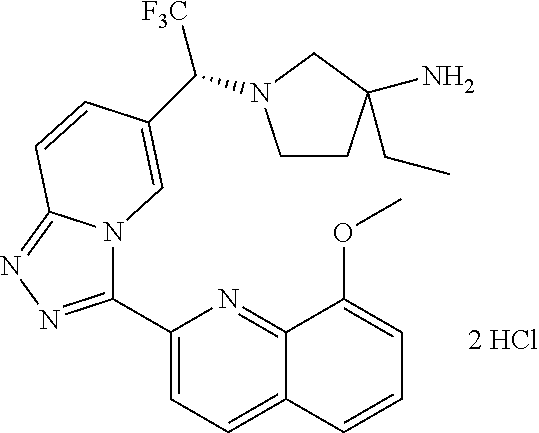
C1(C2=NN=C3N2C=C(C(N2CCC(N)(CC)C2)[F3C])C=C3)=CC=C2C(=N1)C(OC)=CC=C2
